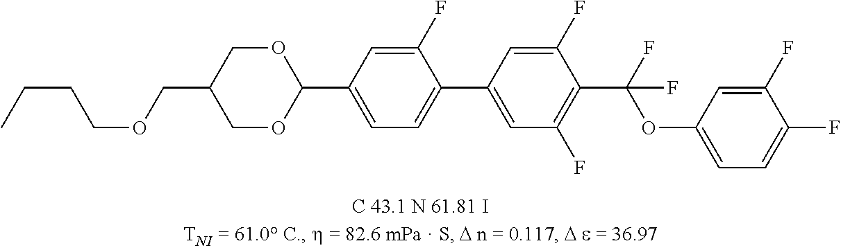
O1CC(COCCCC)COC1C1=CC=C(C2=CC(F)=C(C(OC3=CC=C(F)C(F)=C3)(F)F)C(F)=C2)C(F)=C1
